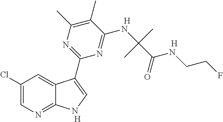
C1(Cl)=CN=C2C(=C1)C(C1=NC(C)=C(C)C(NC(C(=O)NCCF)(C)C)=N1)=CN2.[H].[H].[H]
